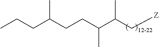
C(C(C[Z])C)(CCC(CCC)C)C
